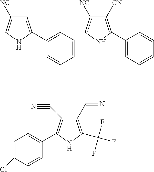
C1=C(C2=CC=CC=C2)NC=C1[NC].C1([CN])=C(C2=CC=CC=C2)NC=C1[NC].C1(C#N)=C(C(F)(F)F)NC(C2=CC=C(Cl)C=C2)=C1C#N
